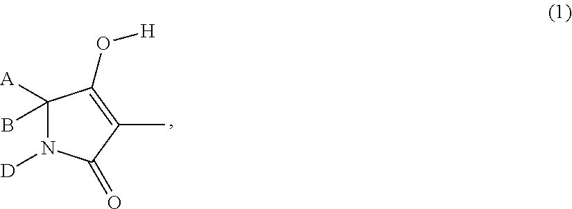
C1([A])(B)N([D])C(=O)C(C)=C1O[H]
